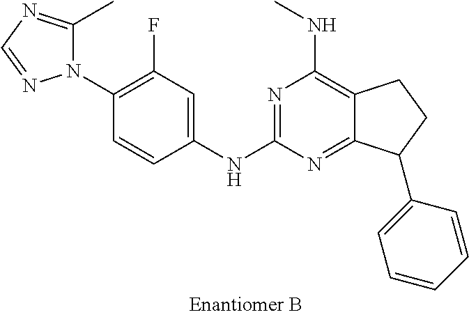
C1(N2C(C)=NC=N2)=C(F)C=C(NC2=NC(NC)=C3C(=N2)C(C2=CC=CC=C2)CC3)C=C1
